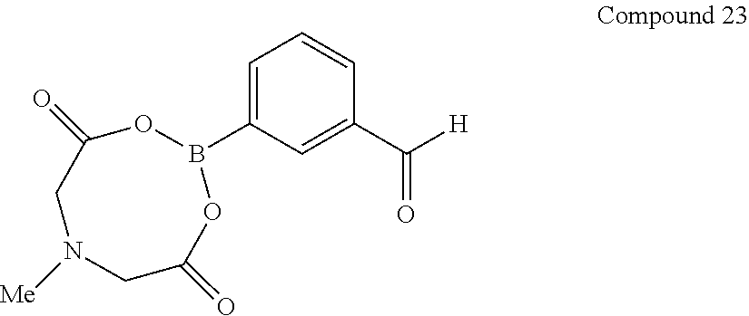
C1=CC=C(B2OC(=O)CN([Me])CC(=O)O2)C=C1C([H])=O
